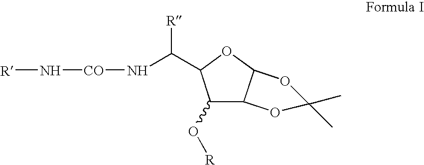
C1(O[R])C2C(OC1C(N[CO]N[R])[R])OC(C)(C)O2
